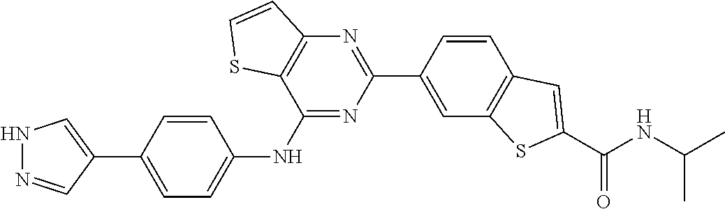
N1N=CC(C2=CC=C(NC3=NC(C4=CC5=C(C=C4)C=C(C(NC(C)C)=O)S5)=NC4=C3SC=C4)C=C2)=C1
